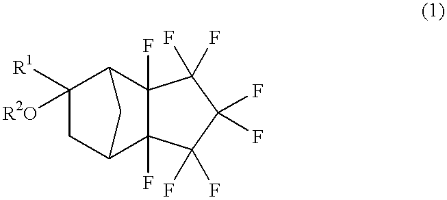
C1([R1])([R2O])CC2C3(F)C(F)(C1C2)C(F)(F)C(F)(F)C3(F)F
